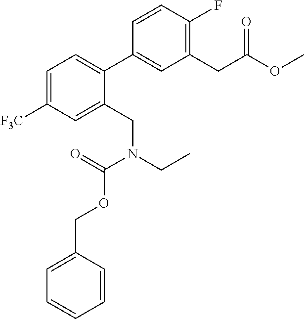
C1=C([F3C])C=C(CN(C(OCC2=CC=CC=C2)=O)CC)C(C2=CC(CC(=O)OC)=C(F)C=C2)=C1
